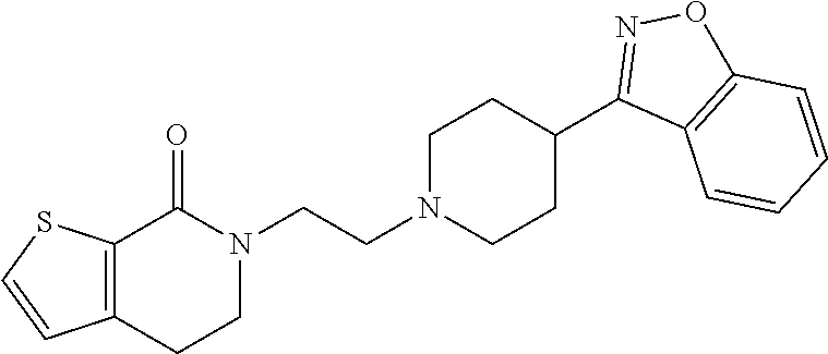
N1(CCN2CCC(C3=NOC4=C3C=CC=C4)CC2)C(=O)C2=C(CC1)C=CS2
